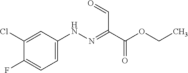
C1=C(NN=C(C=O)C(OCC)=O)C=C(Cl)C(F)=C1
